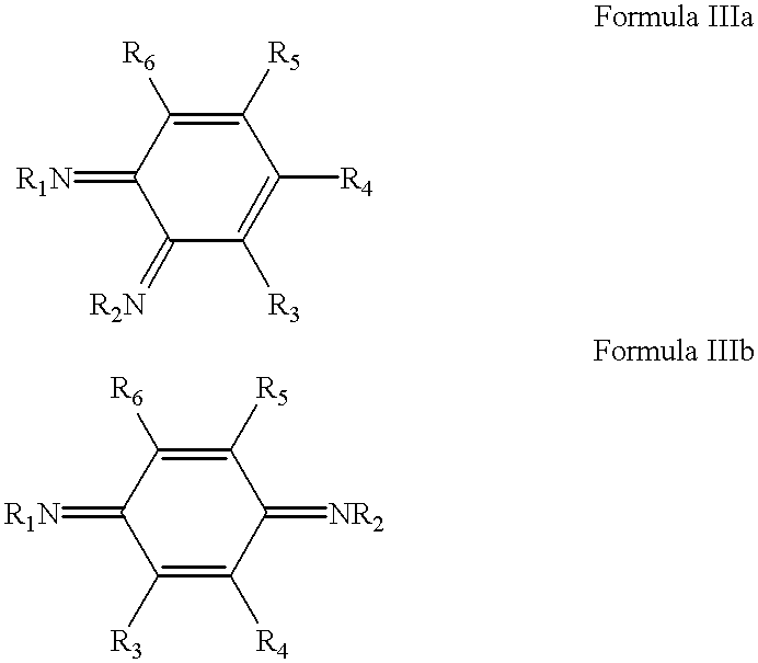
C1(=[R1N])C(=[R2N])C([R3])=C([R4])C([R5])=C1[R6].C1(=[R1N])C([R3])=C([R4])C(=[NR2])C([R5])=C1[R6]
